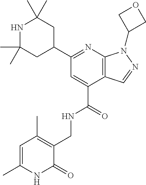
N1=C(C2CC(C)(C)NC(C)(C)C2)C=C(C(=O)NCC2=C(C)C=C(C)NC2=O)C2=C1N(C1COC1)N=C2
